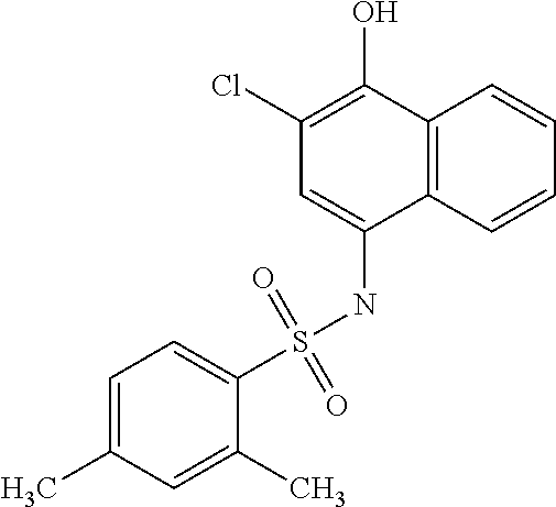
C12=C(C=CC=C1)C(NS(C1=CC=C(C)C=C1C)(=O)=O)=CC(Cl)=C2O
